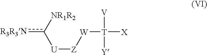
[U]([Z][W][T]([X])([V])[Y])c([NR1R2])[R3R3N]
